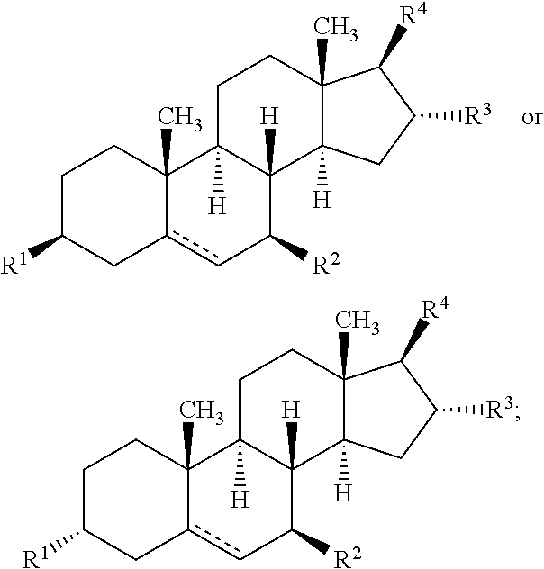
C1C([R1])Cc2cC([R2])C3([H])C([H])(C2(C)C1)CCC1(C)C3([H])CC([R3])C1[R4].C1C([R1])Cc2cC([R2])C3([H])C([H])(C2(C)C1)CCC1(C)C3([H])CC([R3])C1[R4]
